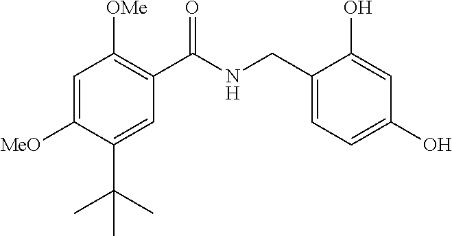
C1=C([MeO])C(C(C)(C)C)=CC(C(NCC2=CC=C(O)C=C2O)=O)=C1[OMe]
